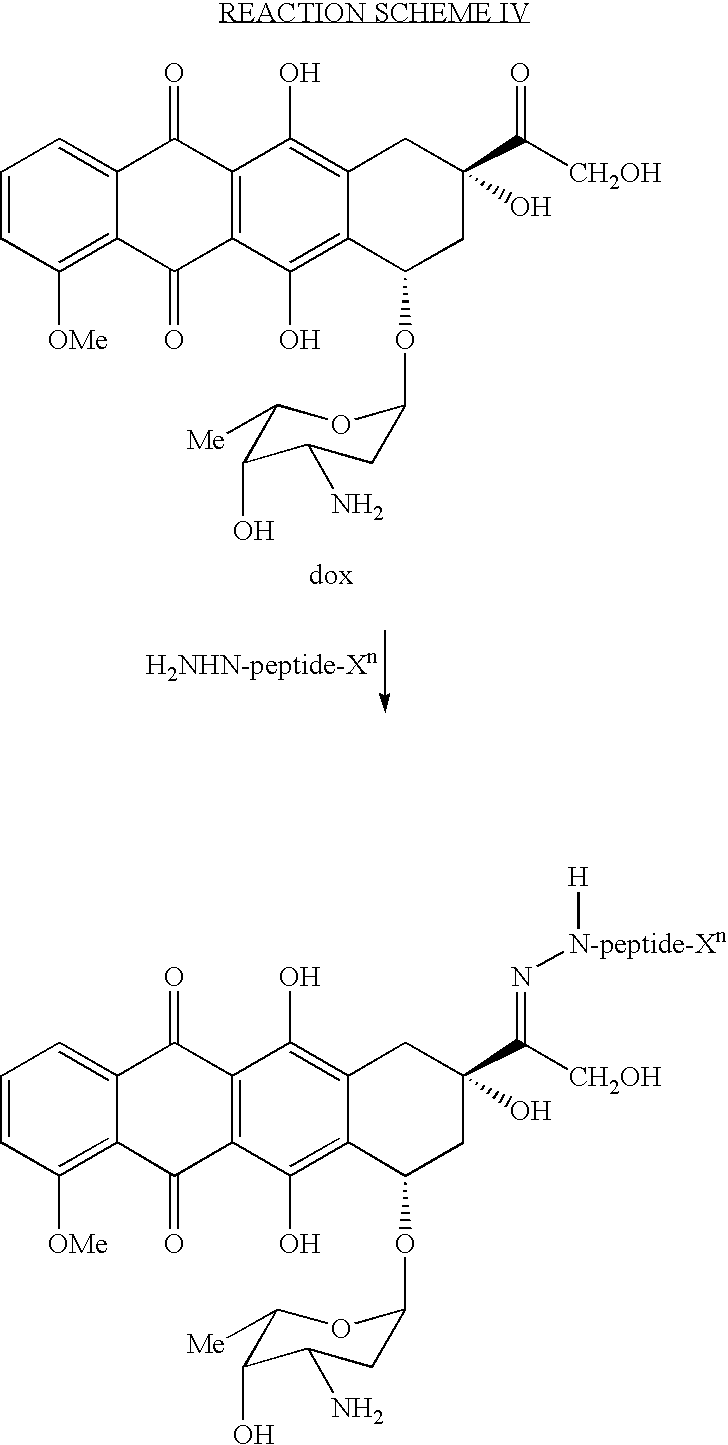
C1=CC([OMe])=C2C(=C1)C(=O)C1=C(C2=O)C(O)=C2C(=C1O)CC(O)(C([CH2OH])=N[N-peptide-Xn][H])CC2OC1CC(N)C(O)C([Me])O1.C1=CC([OMe])=C2C(=C1)C(=O)C1=C(C2=O)C(O)=C2C(=C1O)CC(O)(C([CH2OH])=O)CC2OC1CC(N)C(O)C([Me])O1.[H2NHN-peptide-Xn]
